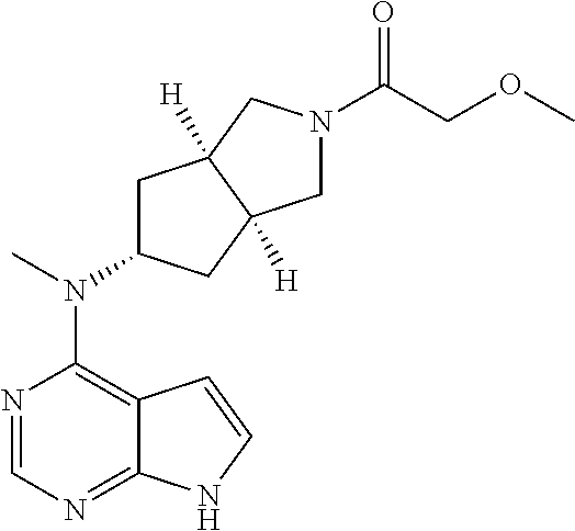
N1=CN=C2C(=C1N(C)C1CC3([H])C([H])(C1)CN(C(COC)=O)C3)C=CN2
